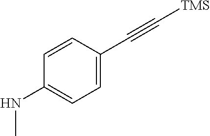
C1(NC)=CC=C(C#C[TMS])C=C1
